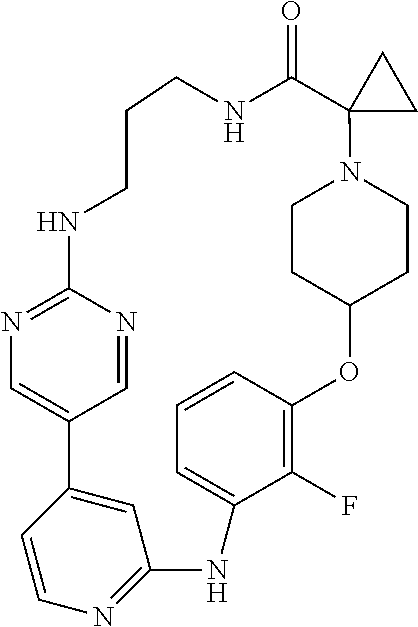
C1CNC(=O)C2(N3CCC(OC4=C(F)C(=CC=C4)NC4=NC=CC(=C4)C4=CN=C(NC1)N=C4)CC3)CC2
